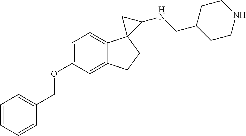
C1=C(OCC2=CC=CC=C2)C=C2C(=C1)C1(CC2)C(NCC2CCNCC2)C1
